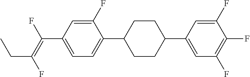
C1(F)=CC(C(=C(F)CC)F)=CC=C1C1CCC(C2=CC(F)=C(F)C(F)=C2)CC1
